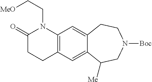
C(CN1C(=O)CCC2=C1C=C1C(=C2)C([Me])CN([Boc])CC1)[MeO]
